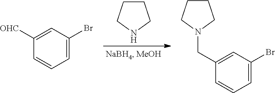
C1CCNC1.C1=CC=C(Br)C=C1[OHC].C1=CC=C(Br)C=C1CN1CCCC1
